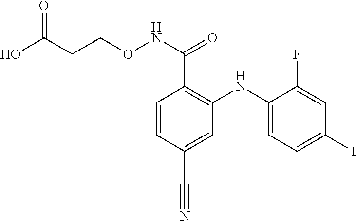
C1=CC(C#N)=CC(NC2=CC=C(I)C=C2F)=C1C(NOCCC(O)=O)=O
